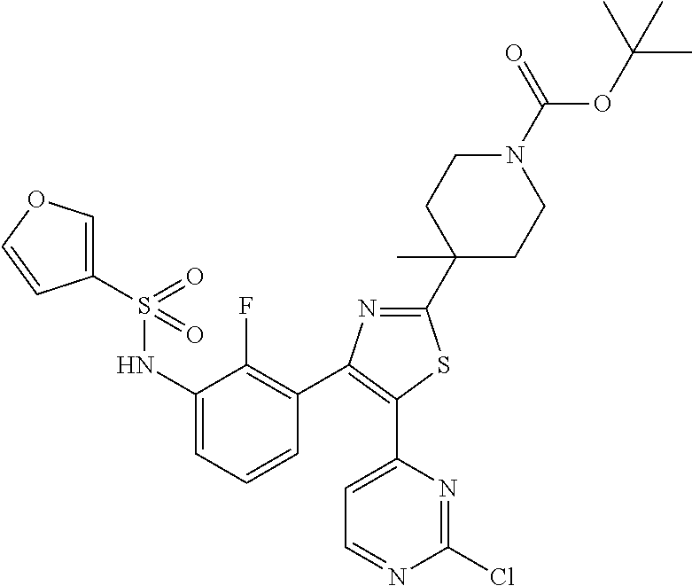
C1(NS(C2=COC=C2)(=O)=O)=CC=CC(C2=C(C3=CC=NC(Cl)=N3)SC(C3(C)CCN(C(OC(C)(C)C)=O)CC3)=N2)=C1F
